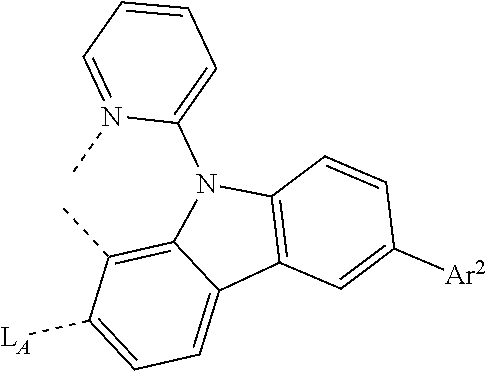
C1=C([LA])C(C)=C2C(=C1)C1=C(N2C2=CC=CC=N2C)C=CC([Ar2])=C1
